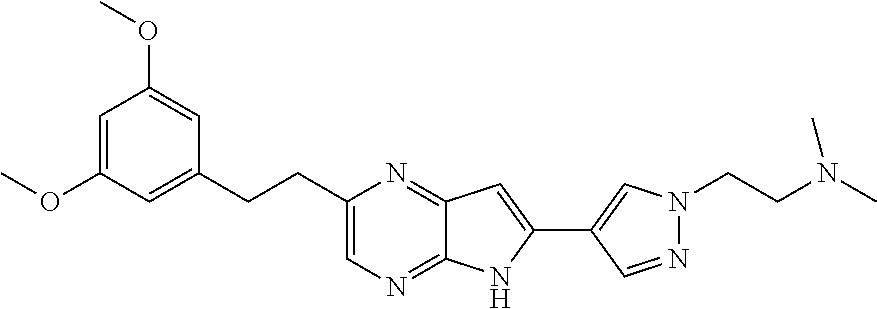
C1=C(OC)C=C(CCC2=CN=C3C(=N2)C=C(C2=CN(CCN(C)C)N=C2)N3)C=C1OC
